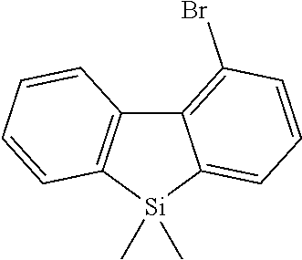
C12=C(Br)C=CC=C1[Si](C)(C)C1=C2C=CC=C1
